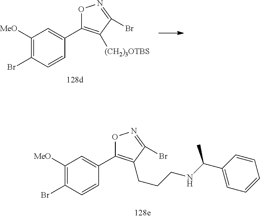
C1([MeO])=C(Br)C=CC(C2=C([(CH2)3OTBS])C(Br)=NO2)=C1.C1([MeO])=C(Br)C=CC(C2=C(CCCNC(C3=CC=CC=C3)C)C(Br)=NO2)=C1
